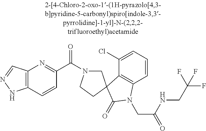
C1(Cl)=CC=CC2=C1C1(C(=O)N2CC(NCC(F)(F)F)=O)CN(C(C2=NC3=C(C=C2)NN=C3)=O)CC1
